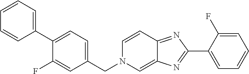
C1(C2=NC3=CN(CC4=CC=C(C5=CC=CC=C5)C(F)=C4)C=CC3=N2)=CC=CC=C1F
